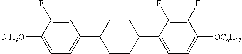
C1=C(F)C([C4H9O])=CC=C1C1CCC(C2=CC=C([OC6H13])C(F)=C2F)CC1
